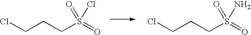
ClCCCS(=O)(Cl)=O.ClCCCS(=O)(N)=O
